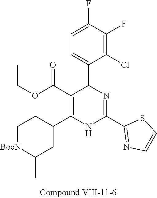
C1(F)=C(Cl)C(C2N=C(C3=NC=CS3)NC(C3CC[BocN]C(C)C3)=C2C(OCC)=O)=CC=C1F
